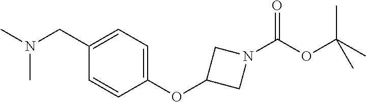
N(C)(CC1=CC=C(OC2CN(C(OC(C)(C)C)=O)C2)C=C1)C
